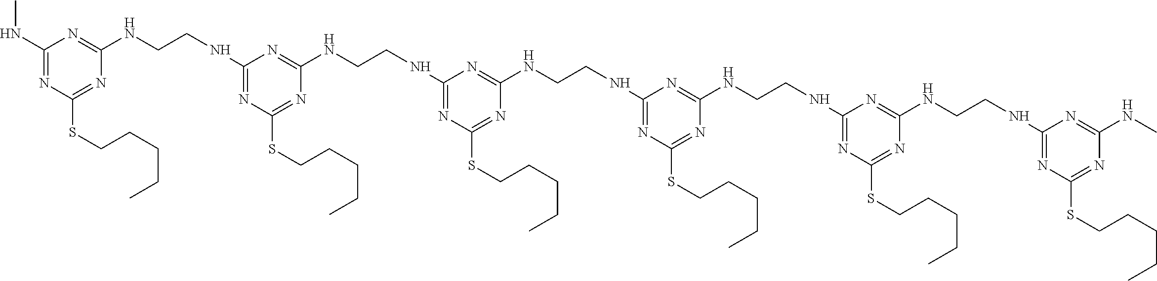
C1(NC)=NC(SCCCCC)=NC(NCCNC2=NC(SCCCCC)=NC(NCCNC3=NC(SCCCCC)=NC(NCCNC4=NC(SCCCCC)=NC(NCCNC5=NC(SCCCCC)=NC(NCCNC6=NC(SCCCCC)=NC(NC)=N6)=N5)=N4)=N3)=N2)=N1
